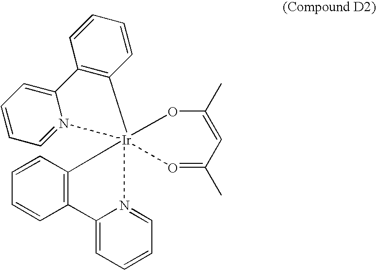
C12=CC=CC=N1[Ir]13(C4=C2C=CC=C4)(N2=CC=CC=C2C2=C1C=CC=C2)O=C(C)C=C(C)O3
